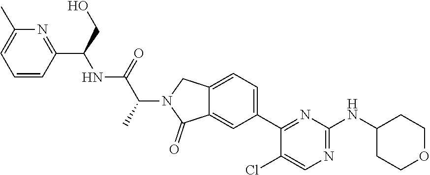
C1=CC(C(CO)NC(C(N2C(=O)C3=CC(C4=NC(NC5CCOCC5)=NC=C4Cl)=CC=C3C2)C)=O)=NC(C)=C1
